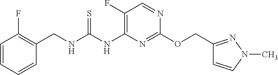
C1(F)=C(NC(NCC2=C(F)C=CC=C2)=S)N=C(OCC2=NN(C)C=C2)N=C1
